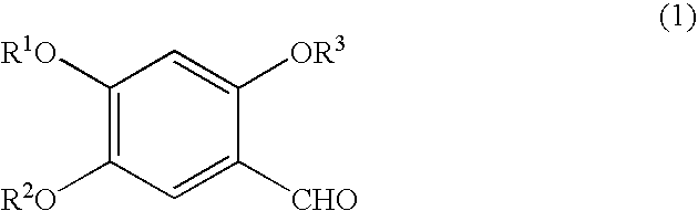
C1([R1O])=C([R2O])C=C([CHO])C([OR3])=C1
